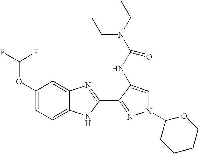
C1(OC(F)F)=CC=C2C(=C1)N=C(C1=NN(C3CCCCO3)C=C1NC(N(CC)CC)=O)N2
